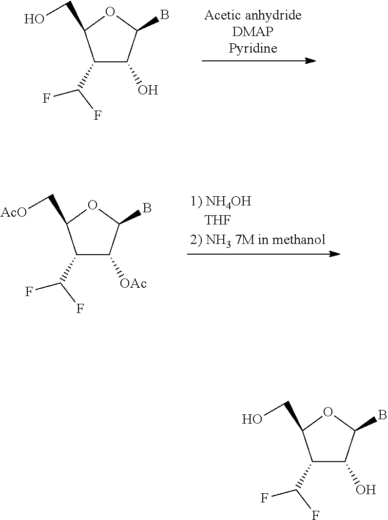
C1(C(F)F)C(O)C(B)OC1CO.C1(C(F)F)C([OAc])C(B)OC1C[AcO].C1(C(F)F)C(O)C(B)OC1CO
